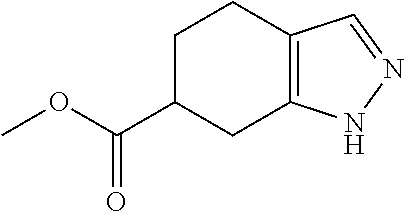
C12=C(NN=C1)CC(C(OC)=O)CC2
